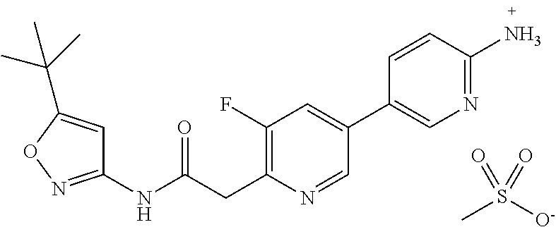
S(C)([O-])(=O)=O.C1(F)=C(CC(NC2=NOC(C(C)(C)C)=C2)=O)N=CC(C2=CN=C(N)C=C2)=C1
